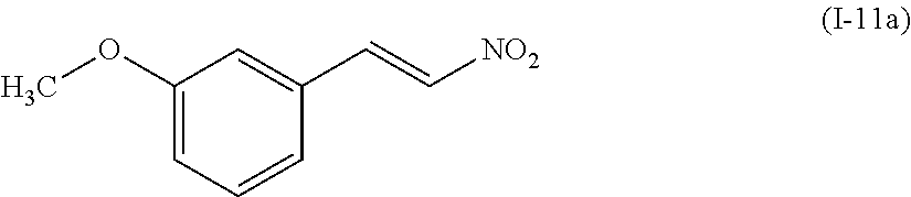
C1(OC)=CC=CC(C=C[NO2])=C1
